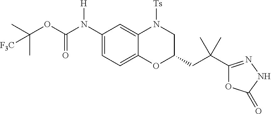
C1=C(N(C(OC(C)(C)[F3C])=O)[H])C=C2C(=C1)OC(CC(C1=NNC(=O)O1)(C)C)CN2[Ts]
